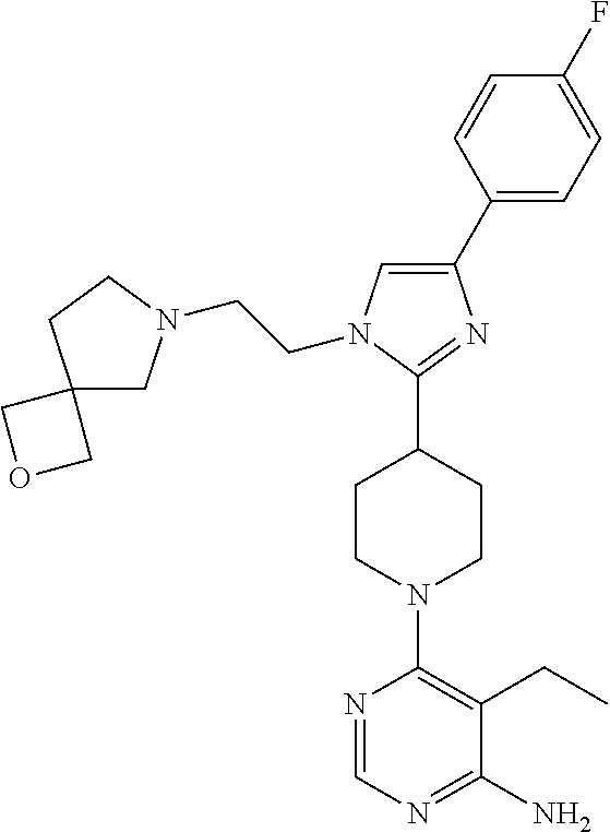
C1(C2=CC=C(F)C=C2)=CN(CCN2CC3(CC2)COC3)C(C2CCN(C3=C(CC)C(N)=NC=N3)CC2)=N1
